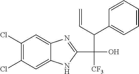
C1(Cl)=C(Cl)C=C2C(=C1)N=C(C(O)(C(C=C)C1=CC=CC=C1)[CF3])N2
